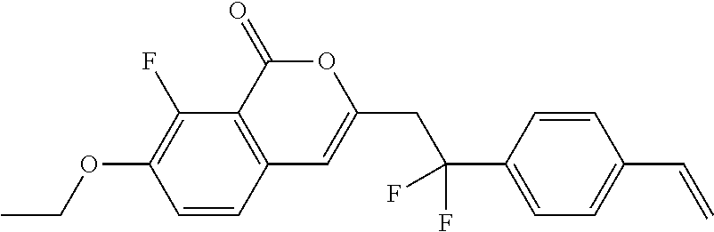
C1=CC2=C(C(F)=C1OCC)C(=O)OC(CC(C1=CC=C(C=C)C=C1)(F)F)=C2
